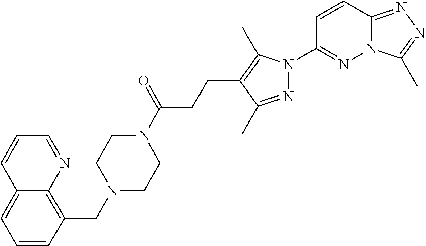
N12C(=NN=C1C)C=CC(N1N=C(C)C(CCC(N3CCN(CC4=C5C(=CC=C4)C=CC=N5)CC3)=O)=C1C)=N2
